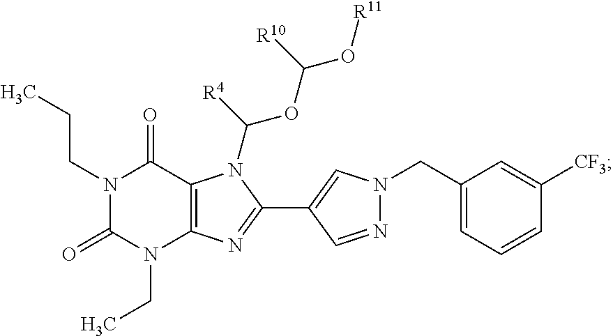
N1(CCC)C(=O)N(CC)C2=C(C1=O)N(C([R4])OC([R10])O[R11])C(C1=CN(CC3=CC=CC([CF3])=C3)N=C1)=N2
